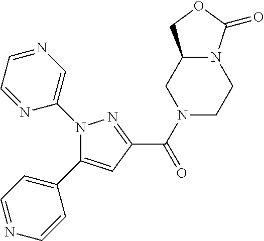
C1(C(N2CCN3C(C2)COC3=O)=O)=NN(C2=CN=CC=N2)C(C2=CC=NC=C2)=C1
